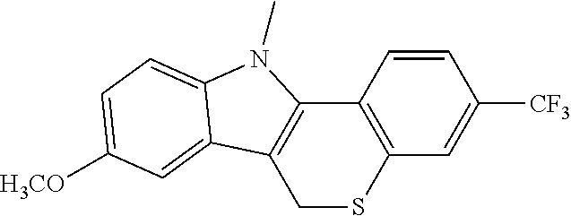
C1=CC2=C(C=C1[CF3])SCC1=C2N(C)C2=CC=C([H3CO])C=C12
